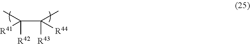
[R42]C(C([R43])([R44])C)([R41])C
